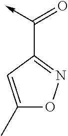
C(->C)(=O)C1=NOC(C)=C1
